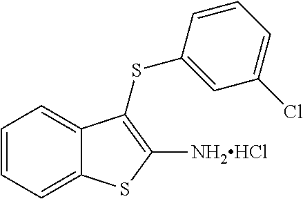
C1=CC=C2C(=C1)C(SC1=CC(Cl)=CC=C1)=C([NH2HCl])S2
